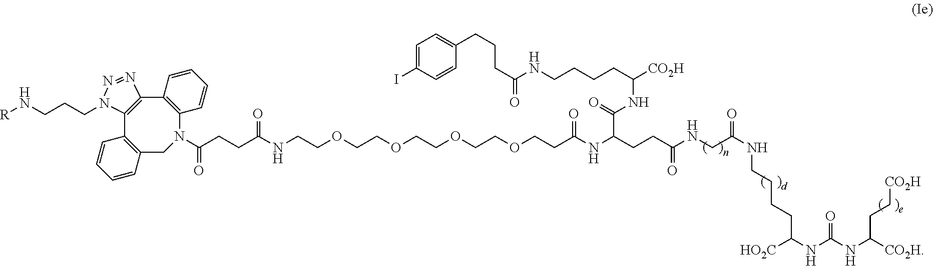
C(C(NCC(NCCCCC(NC(NC(CC[CO2H])[CO2H])=O)[HO2C])=O)=O)CC(NC(CCOCCOCCOCCOCCNC(CCC(=O)N1CC2=C(C3=C(C4=C1C=CC=C4)N=NN3CCCN[R])C=CC=C2)=O)=O)C(=O)NC([CO2H])CCCCNC(CCCC1=CC=C(I)C=C1)=O
